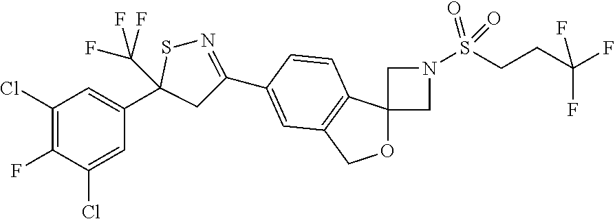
C1(Cl)=C(F)C(Cl)=CC(C2(C(F)(F)F)CC(C3=CC4=C(C5(OC4)CN(S(CCC(F)(F)F)(=O)=O)C5)C=C3)=NS2)=C1
